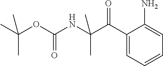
C1(C(C(NC(OC(C)(C)C)=O)(C)C)=O)=CC=CC=C1N
